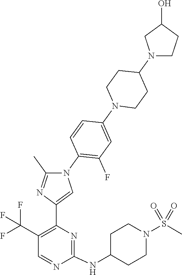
C1(NC2CCN(S(=O)(=O)C)CC2)=NC(C2=CN(C3=C(F)C=C(N4CCC(N5CCC(O)C5)CC4)C=C3)C(C)=N2)=C(C(F)(F)F)C=N1
